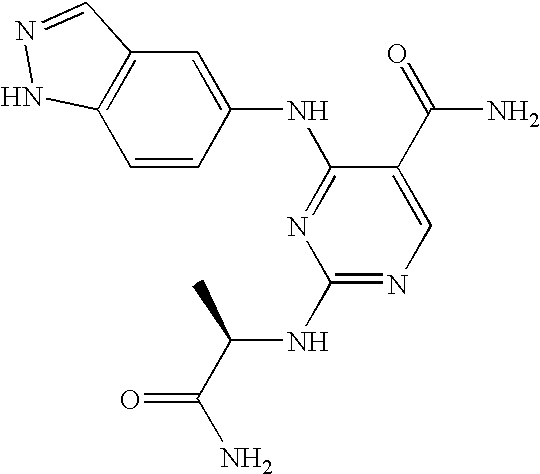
C12=C(C=CC(NC3=NC(NC(C(N)=O)C)=NC=C3C(=O)N)=C1)NN=C2
